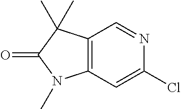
C12=C(C=C(Cl)N=C1)N(C)C(=O)C2(C)C
